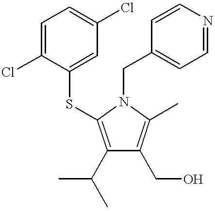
C1(C(C)C)=C(SC2=CC(Cl)=CC=C2Cl)N(CC2=CC=NC=C2)C(C)=C1CO
